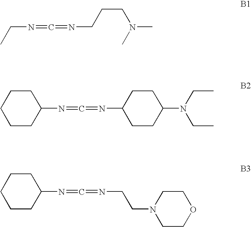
CCN=C=NCCCN(C)C.C1(N=C=NC2CCC(N(CC)CC)CC2)CCCCC1.C1(N=C=NCCN2CCOCC2)CCCCC1
